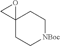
C12(CC[NBoc]CC1)OC2
